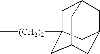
C1C2([(CH2)2]C)CC3CC(CC1C3)C2
